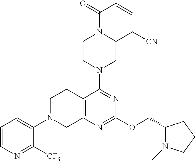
C1=CN=C([CF3])C(N2CC3=C(CC2)C(N2CC(C[CN])N(C(C=C)=O)CC2)=NC(OCC2N(C)CCC2)=N3)=C1
